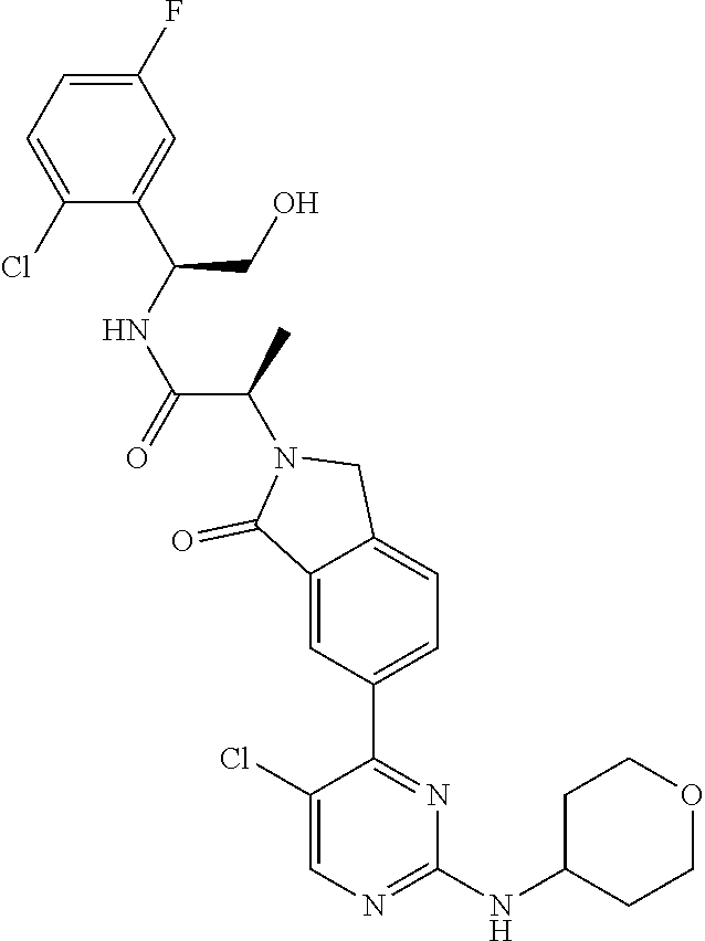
C1(NC2CCOCC2)=NC=C(Cl)C(C2=CC=C3C(=C2)C(=O)N(C(C(=O)NC(C2=CC(F)=CC=C2Cl)CO)C)C3)=N1
